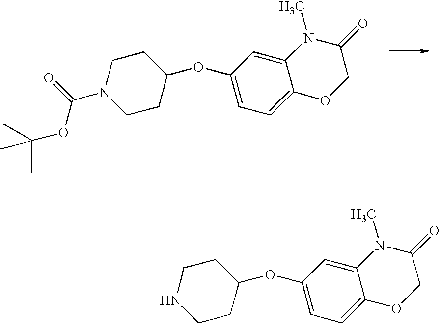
O(C1CCN(C(OC(C)(C)C)=O)CC1)C1=CC=C2C(=C1)N(C)C(=O)CO2.O(C1CCNCC1)C1=CC=C2C(=C1)N(C)C(=O)CO2
